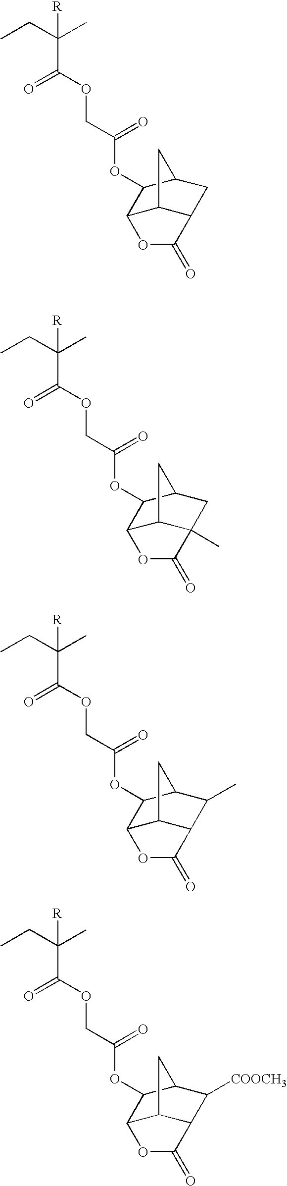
[R]C(C)(CC)C(OCC(OC1C2C3C(CC1C3)C(=O)O2)=O)=O.[R]C(C)(CC)C(OCC(OC1C2C3C(C)(CC1C3)C(=O)O2)=O)=O.[R]C(C)(CC)C(OCC(OC1C2C3C(C(C)C1C3)C(=O)O2)=O)=O.[R]C(C)(CC)C(OCC(OC1C2C3C(C([COOCH3])C1C3)C(=O)O2)=O)=O
